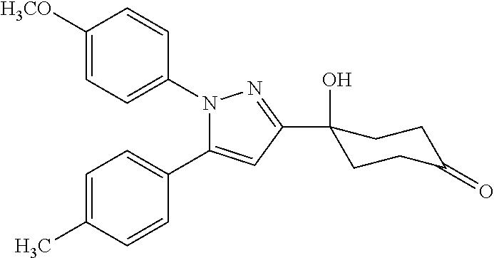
C1=C([H3CO])C=CC(N2C(C3=CC=C(C)C=C3)=CC(C3(O)CCC(=O)CC3)=N2)=C1
